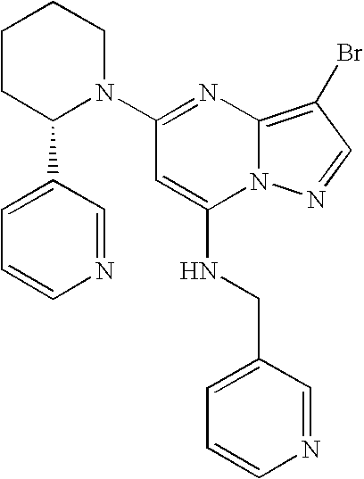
N1(C2=NC3=C(Br)C=NN3C(NCC3=CC=CN=C3)=C2)CCCCC1C1=CC=CN=C1
